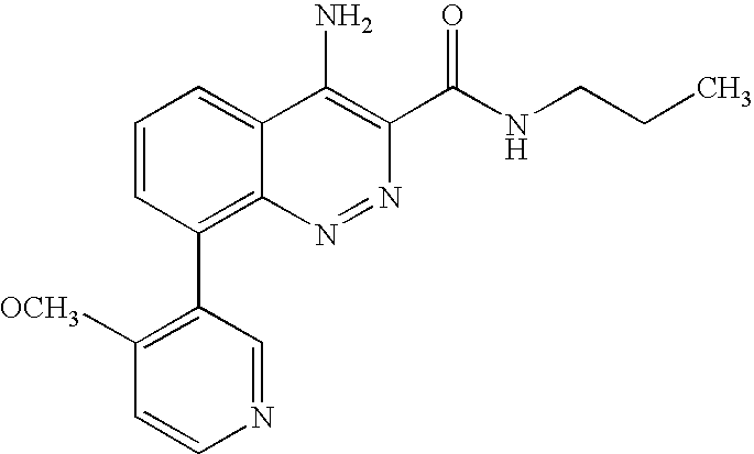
N1=NC2=C(C3=C([OCH3])C=CN=C3)C=CC=C2C(N)=C1C(NCCC)=O
